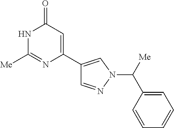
C1=NN(C([Me])C2=CC=CC=C2)C=C1C1=CC(=O)NC([Me])=N1
